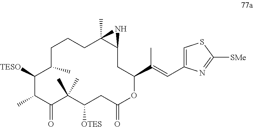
C1([TESO])C(C)C(=O)C(C)(C)C([OTES])CC(=O)OC(C(C)=CC2=CSC([SMe])=N2)CC2C(C)(CCCC1C)N2
